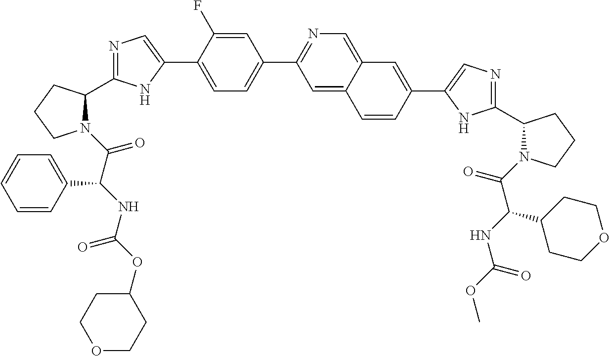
N1(C(C(NC(OC2CCOCC2)=O)C2=CC=CC=C2)=O)C(C2=NC=C(C3=CC=C(C4=NC=C5C(=C4)C=CC(C4=CN=C(C6N(C(=O)C(NC(OC)=O)C7CCOCC7)CCC6)N4)=C5)C=C3F)N2)CCC1
